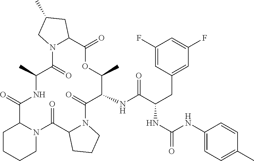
N(C1C(C)OC(=O)C2N(C(=O)C(C)NC(=O)C3N(C(=O)C4N(C1=O)CCC4)CCCC3)CC(C)C2)C(C(CC1=CC(F)=CC(F)=C1)NC(=O)NC1=CC=C(C)C=C1)=O
